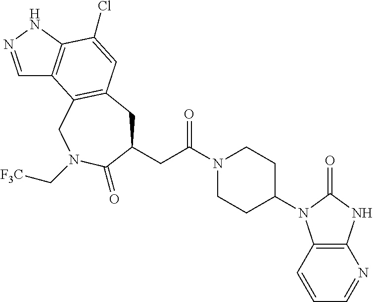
C1=NNC2=C1C1=C(C=C2Cl)CC(CC(N2CCC(N3C4=C(N=CC=C4)NC3=O)CC2)=O)C(=O)N(C[F3C])C1
